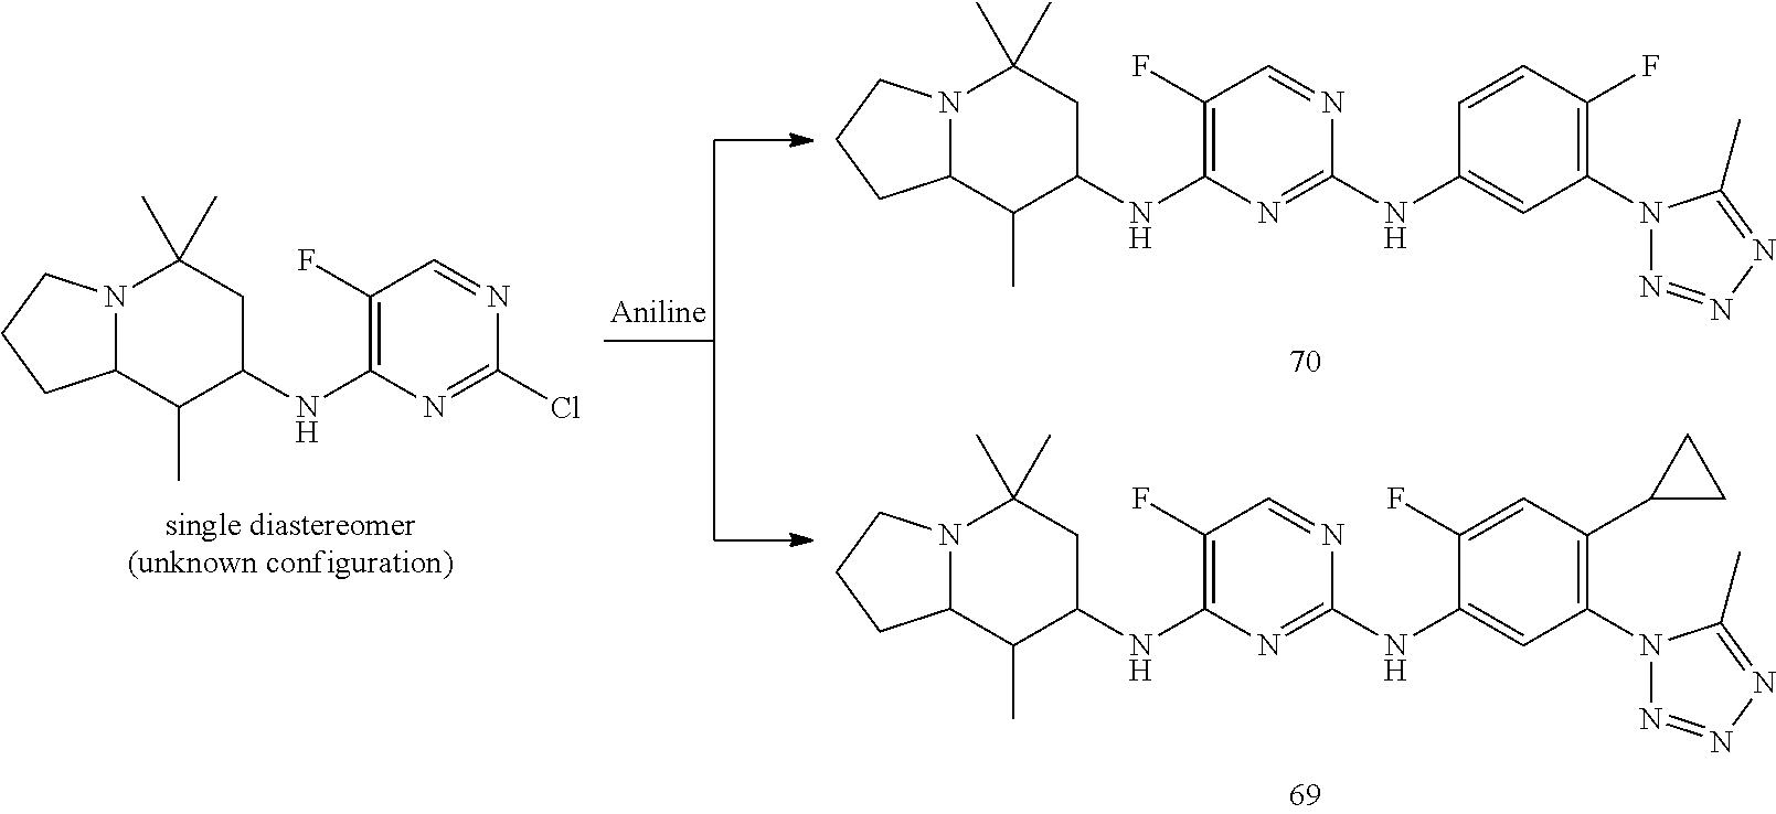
N12C(C(C)C(NC3=C(F)C=NC(Cl)=N3)CC1(C)C)CCC2.N12C(C(C)C(NC3=C(F)C=NC(NC4=CC(N5N=NN=C5C)=C(F)C=C4)=N3)CC1(C)C)CCC2.N12C(C(C)C(NC3=C(F)C=NC(NC4=CC(N5N=NN=C5C)=C(C5CC5)C=C4F)=N3)CC1(C)C)CCC2
